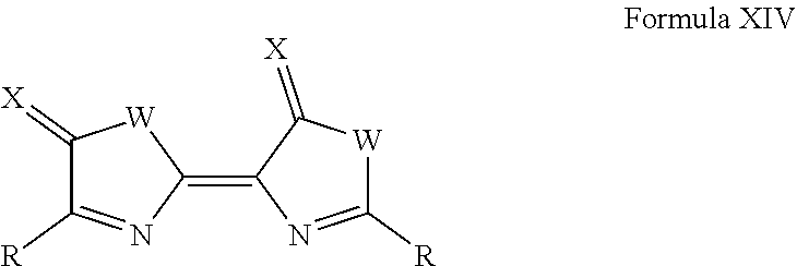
C1(=[X])C([R])=NC(=C2N=C([R])[W]C2=[X])[W]1
